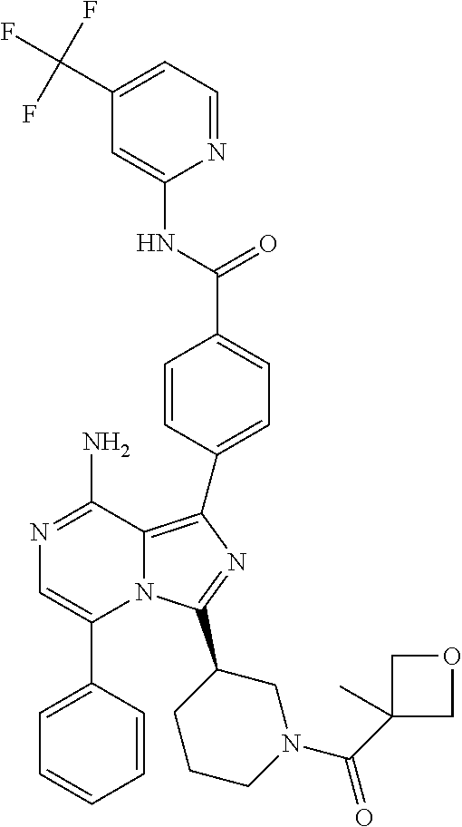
C1(C2=CN=C(N)C3=C(C4=CC=C(C(NC5=CC(C(F)(F)F)=CC=N5)=O)C=C4)N=C(C4CCCN(C(C5(C)COC5)=O)C4)N23)=CC=CC=C1
